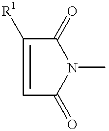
C1(=O)C([R1])=CC(=O)N1C
